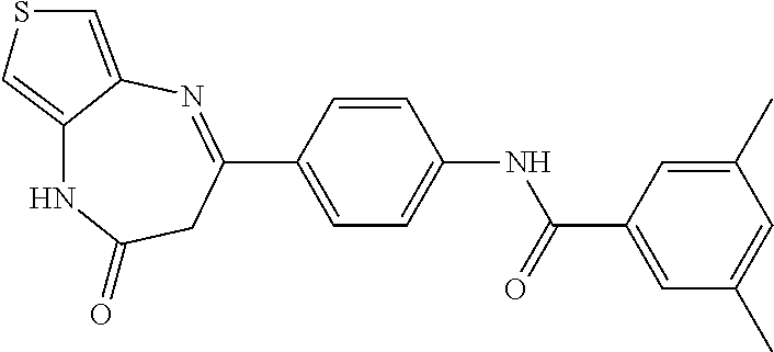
C(=O)(NC1=CC=C(C2=NC3=CSC=C3NC(=O)C2)C=C1)C1=CC(C)=CC(C)=C1
